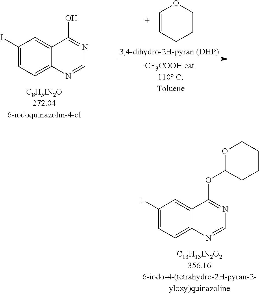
C1(I)=CC=C2C(=C1)C(O)=NC=N2.C1=CCCCO1.C1(I)=CC=C2C(=C1)C(OC1OCCCC1)=NC=N2
